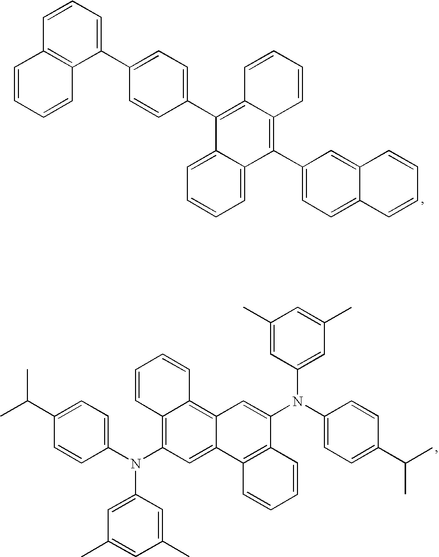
C1=CC2=C(C(C3=CC=C(C4=C5C(=C(C6=CC=C7C(=C6)C=CC=C7)C6=CC=CC=C46)C=CC=C5)C=C3)=C1)C=CC=C2.C1=C(C(C)C)C=CC(N(C2=CC(C)=CC(C)=C2)C2=C3C(=C4C(=C2)C2=C(C(N(C5=CC=C(C(C)C)C=C5)C5=CC(C)=CC(C)=C5)=C4)C=CC=C2)C=CC=C3)=C1
